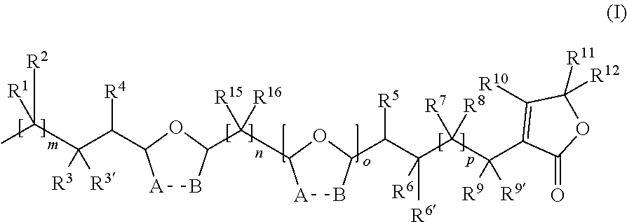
CC(C(C([R4])C1[A]BC(C([R16])([R15])C2[A]BC(C(C(C(C(C3=C([R10])C([R11])([R12])OC3=O)([R9])[R9])([R7])[R8])([R6])[R6])[R5])O2)O1)([R3])[R3])([R2])[R1]
